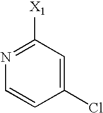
C1(Cl)=CC([X1])=NC=C1
